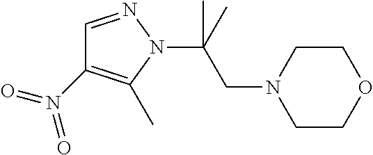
C(N1N=CC(N(=O)=O)=C1C)(C)(CN1CCOCC1)C
